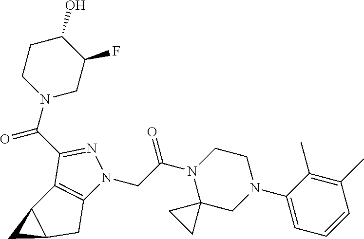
C(C(N1C2(CN(C3=CC=CC(C)=C3C)CC1)CC2)=O)N1C2=C(C(C(N3CC(F)C(O)CC3)=O)=N1)C1C(C2)C1
